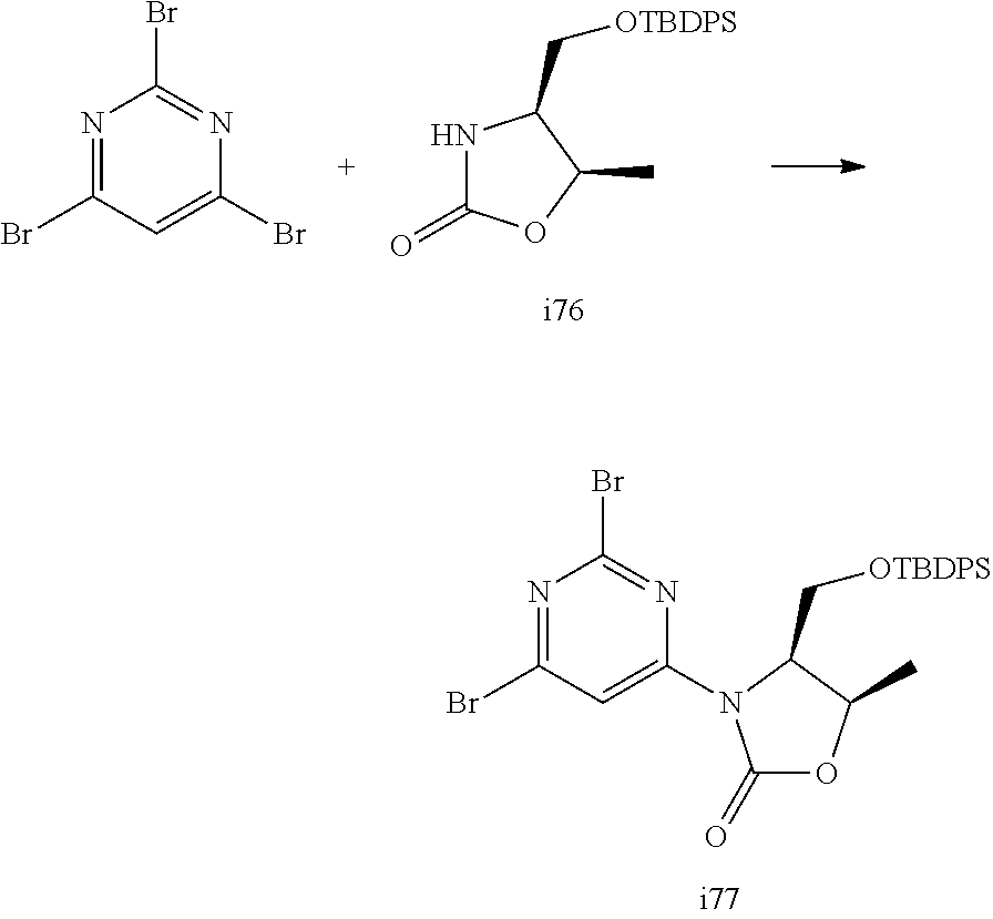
N1C(=O)OC(C)C1C[OTBDPS].N1=C(Br)C=C(Br)N=C1Br.N1=C(Br)C=C(N2C(=O)OC(C)C2C[OTBDPS])N=C1Br
